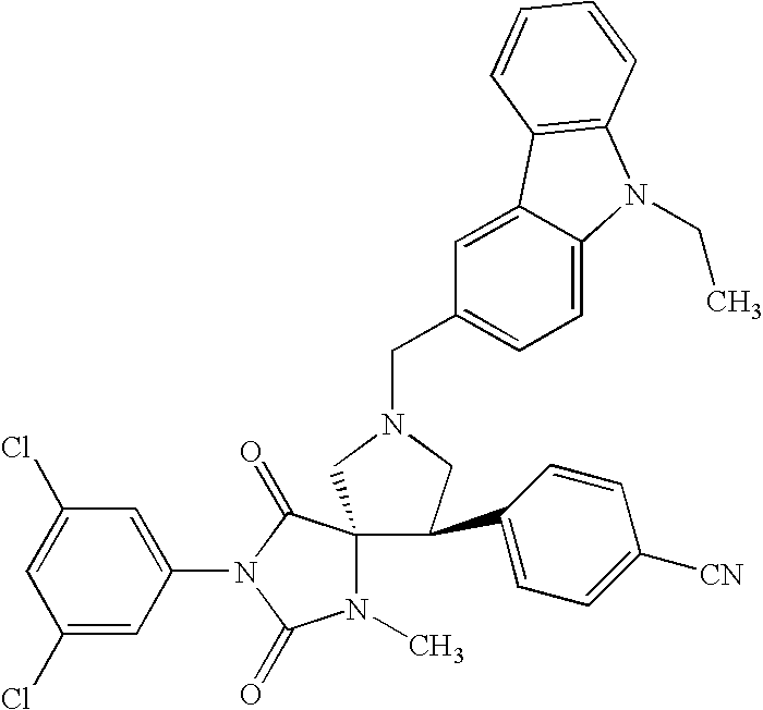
C1=C(Cl)C=C(N2C(=O)C3(N(C)C2=O)C(C2=CC=C([CN])C=C2)CN(CC2=CC=C4C(=C2)C2=C(N4CC)C=CC=C2)C3)C=C1Cl
